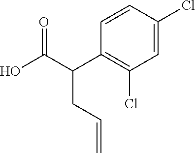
C1=CC(Cl)=CC(Cl)=C1C(C(O)=O)CC=C
